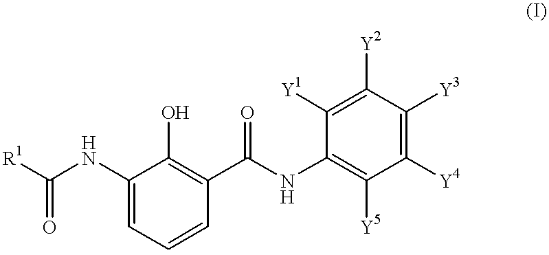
C1(NC([R1])=O)=CC=CC(C(NC2=C([Y5])C([Y4])=C([Y3])C([Y2])=C2[Y1])=O)=C1O
